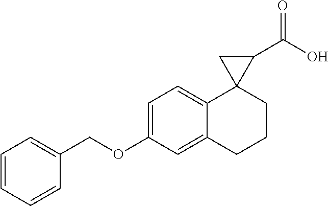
C1(OCC2=CC=CC=C2)=CC=C2C(=C1)CCCC21C(C(O)=O)C1
